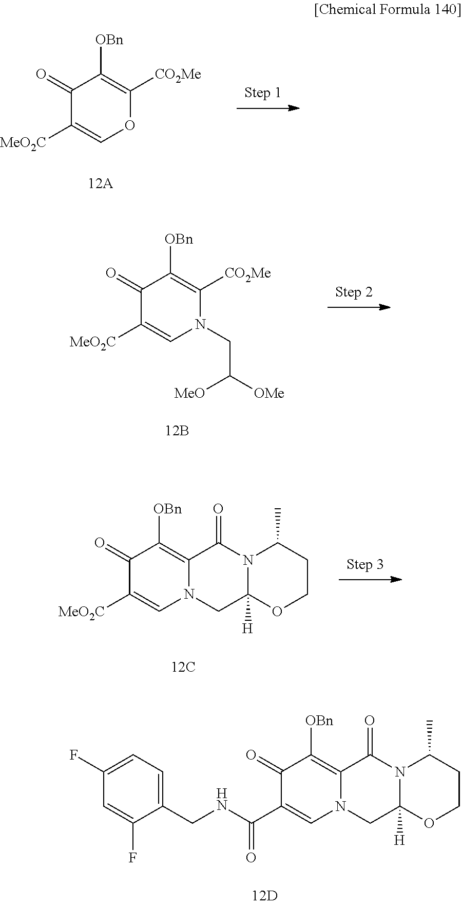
C1(=O)C([MeO2C])=COC([CO2Me])=C1[OBn].C1(=O)C([MeO2C])=CN(CC([OMe])[MeO])C([CO2Me])=C1[OBn].C1(=O)C([MeO2C])=CN2C(=C1[OBn])C(=O)N1C([H])(C2)OCCC1C.C1(=O)C(C(NCC2=CC=C(F)C=C2F)=O)=CN2C(=C1[OBn])C(=O)N1C([H])(C2)OCCC1C
